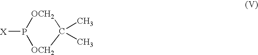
[OCH2]1P([X])[OCH2]C1(C)C
